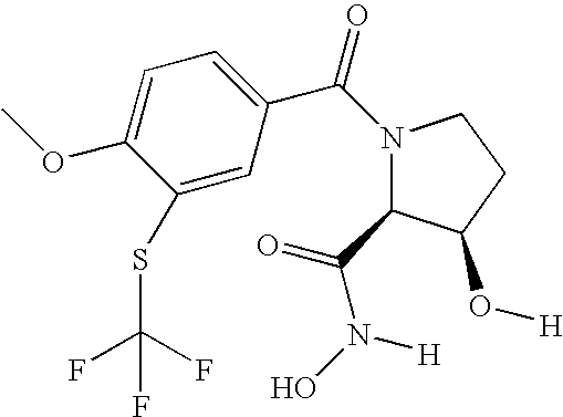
N1(C(=O)C2=CC=C(OC)C(SC(F)(F)F)=C2)C(C(=O)N(O)[H])C(O[H])CC1
